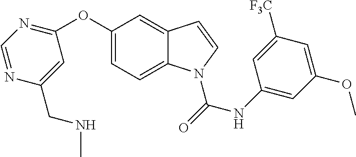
C1(OC2=NC=NC(CNC)=C2)=CC=C2C(=C1)C=CN2C(NC1=CC(OC)=CC([F3C])=C1)=O
